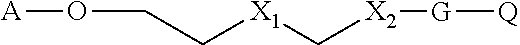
[A]OCC[X1]C[X2][G][Q]
